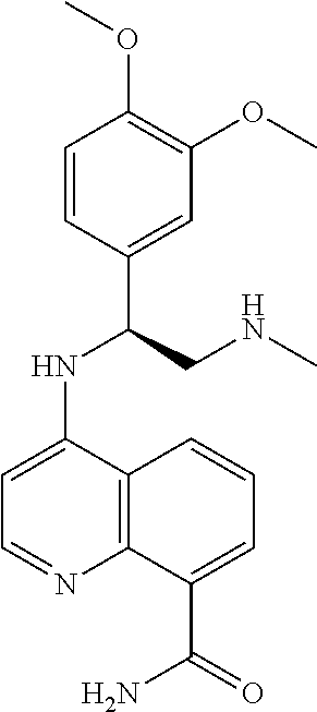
C1=CC(C(CNC)NC2=CC=NC3=C2C=CC=C3C(=O)N)=CC(OC)=C1OC
